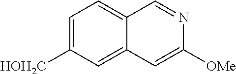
C1=C([HOH2C])C=C2C(=C1)C=NC([OMe])=C2
